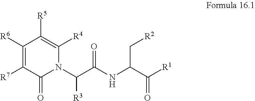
C1([R7])=C([R6])C([R5])=C([R4])N(C(C(=O)NC(C[R2])C([R1])=O)[R3])C1=O
